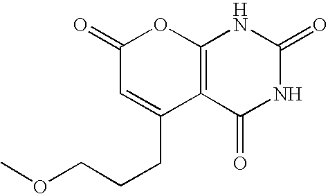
C1(=O)C=C(CCCOC)C2=C(O1)NC(=O)NC2=O
